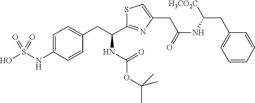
C1=C(NS(O)(=O)=O)C=CC(CC(C2=NC(CC(NC(CC3=CC=CC=C3)[H3CO2C])=O)=CS2)NC(OC(C)(C)C)=O)=C1
